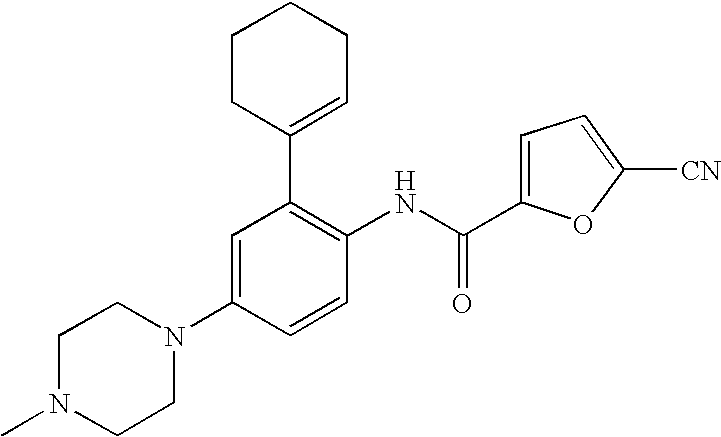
C1=C(N2CCN(C)CC2)C=CC(NC(C2=CC=C([CN])O2)=O)=C1C1=CCCCC1
